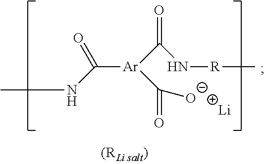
[Ar](C(N[R]C)=O)(C(=O)NC)C([O-])=O.[Li]
